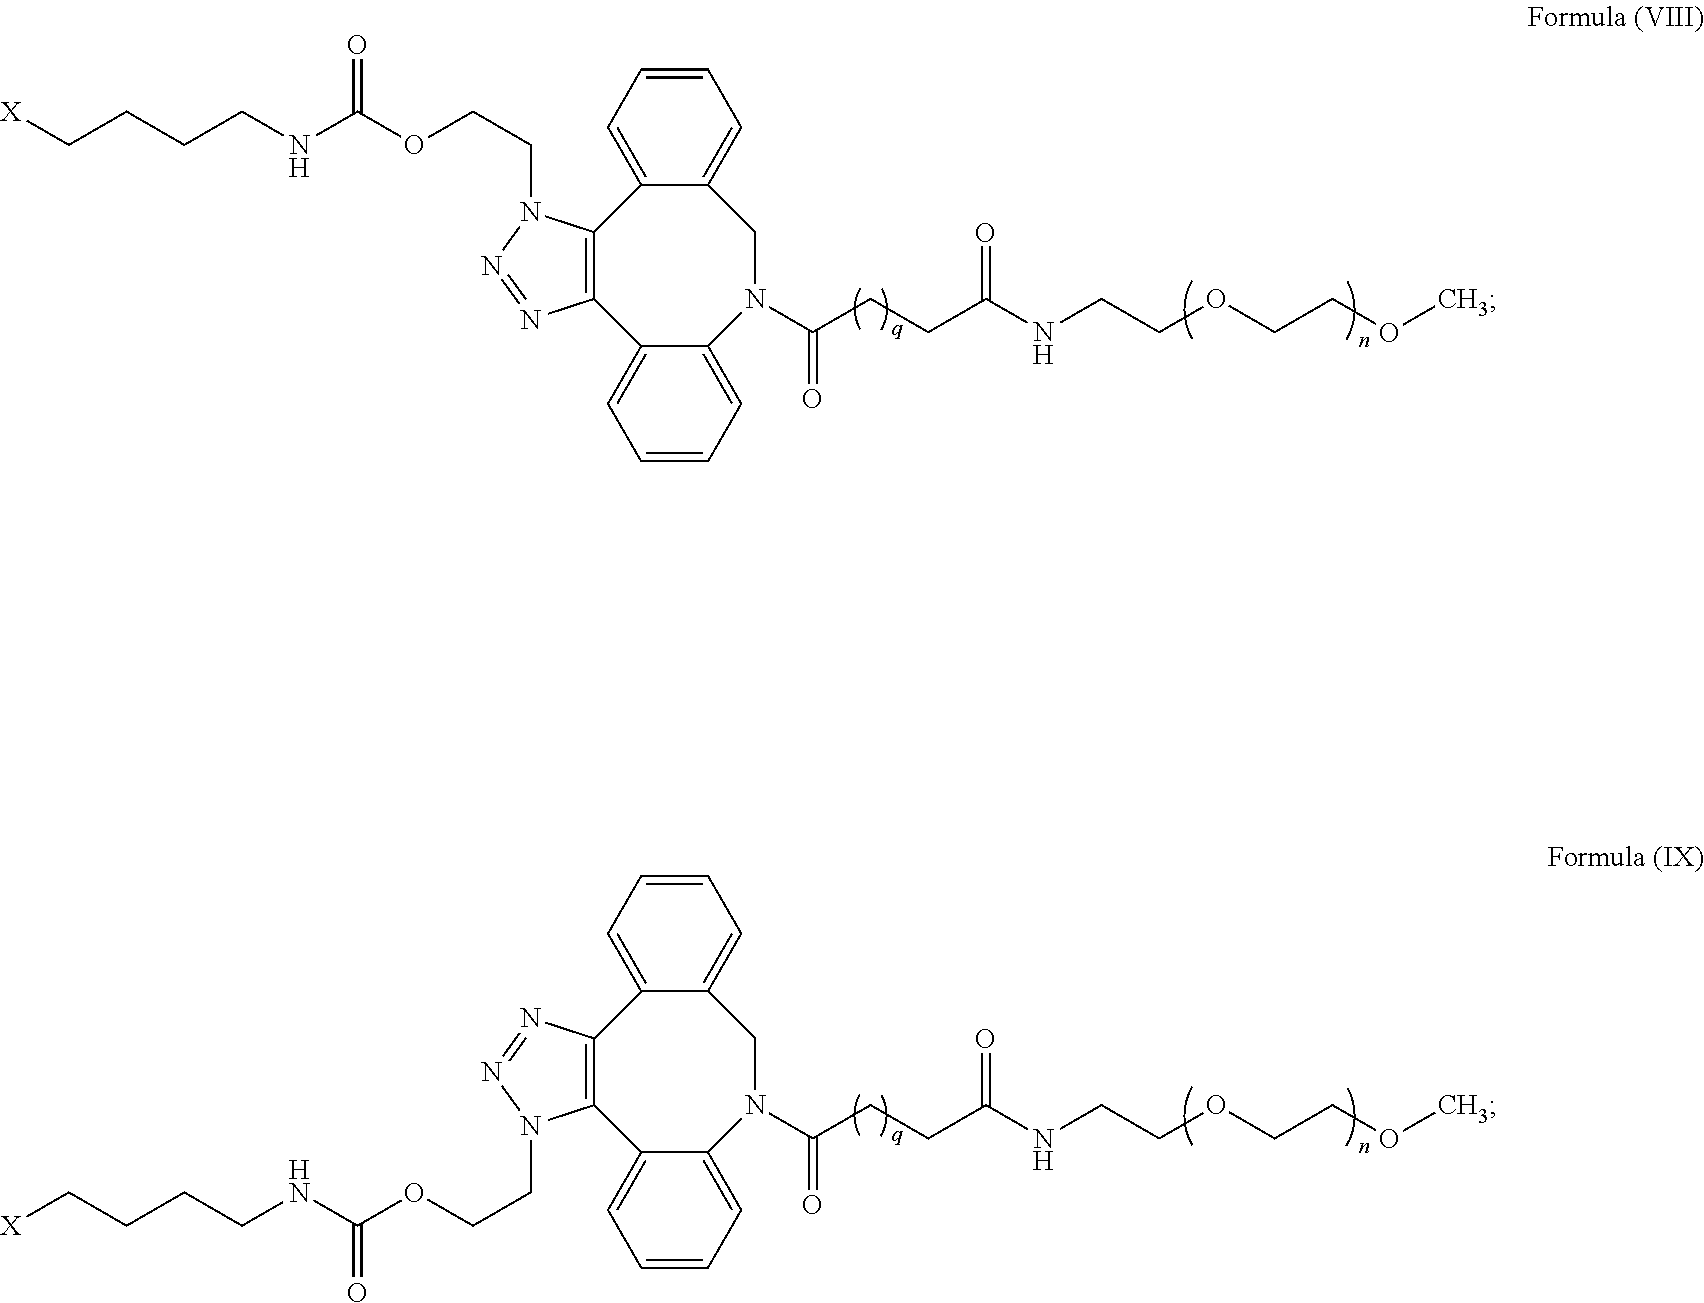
C(N1C2=C(C3=CC=CC=C3N(C(CCC(NCCOCCOC)=O)=O)CC3=CC=CC=C32)N=N1)COC(NCCCC[X])=O.C(CCC(NCCOCCOC)=O)(N1C2=CC=CC=C2C2=C(C3=CC=CC=C3C1)N=NN2CCOC(NCCCC[X])=O)=O
